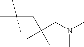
CN(CC(C)(C)CC(C)(C)C)C
